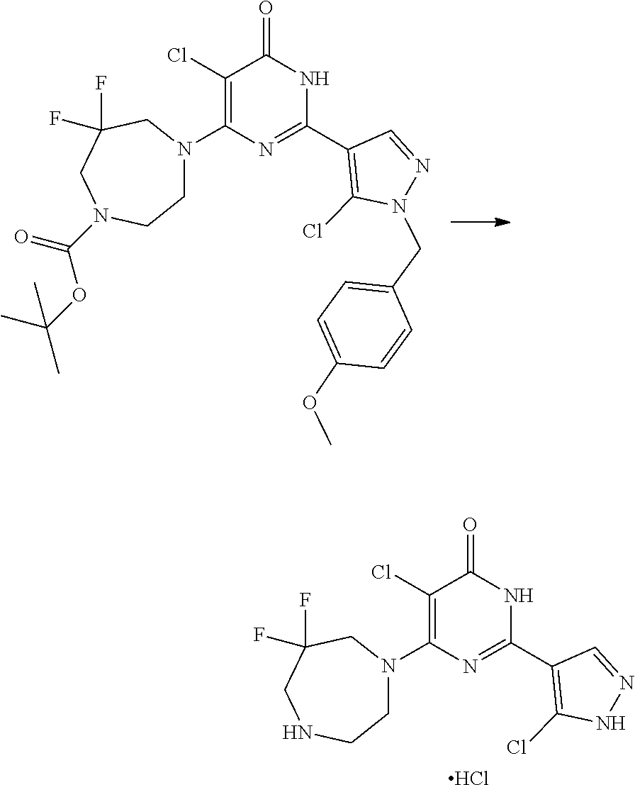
C1N(C2=C(Cl)C(=O)NC(C3=C(Cl)N(CC4=CC=C(OC)C=C4)N=C3)=N2)CC(F)(F)CN(C(OC(C)(C)C)=O)C1.C1N(C2=C(Cl)C(=O)NC(C3=C(Cl)NN=C3)=N2)CC(F)(F)CNC1.Cl
